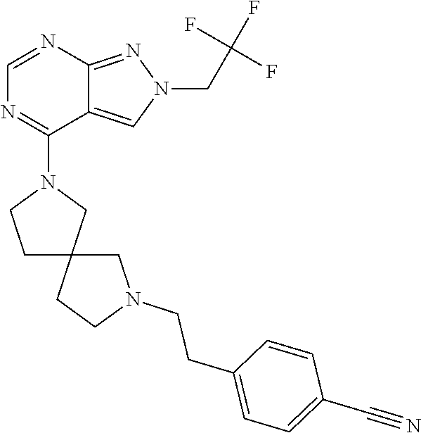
C1=NC2=NN(CC(F)(F)F)C=C2C(N2CCC3(C2)CCN(CCC2=CC=C(C#N)C=C2)C3)=N1
